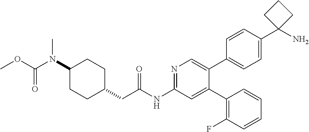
C1(N(C(=O)OC)C)CCC(CC(NC2=NC=C(C3=CC=C(C4(N)CCC4)C=C3)C(C3=C(F)C=CC=C3)=C2)=O)CC1
